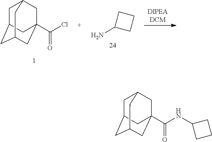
C1C2CC3CC(C(NC4CCC4)=O)(CC1C3)C2.C1C2CC3CC(C(Cl)=O)(CC1C3)C2.C1C(N)CC1
